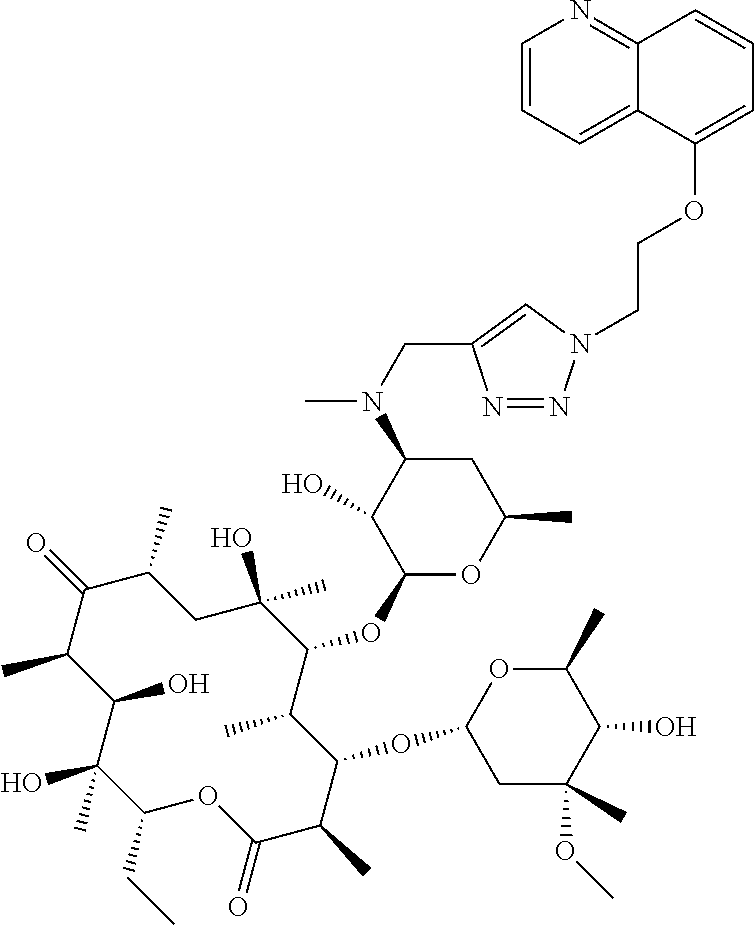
C1(CC)C(C)(O)C(O)C(C)C(=O)C(C)CC(O)(C)C(OC2OC(C)CC(N(C)CC3=CN(CCOC4=CC=CC5=NC=CC=C54)N=N3)C2O)C(C)C(OC2CC(C)(OC)C(O)C(C)O2)C(C)C(=O)O1
